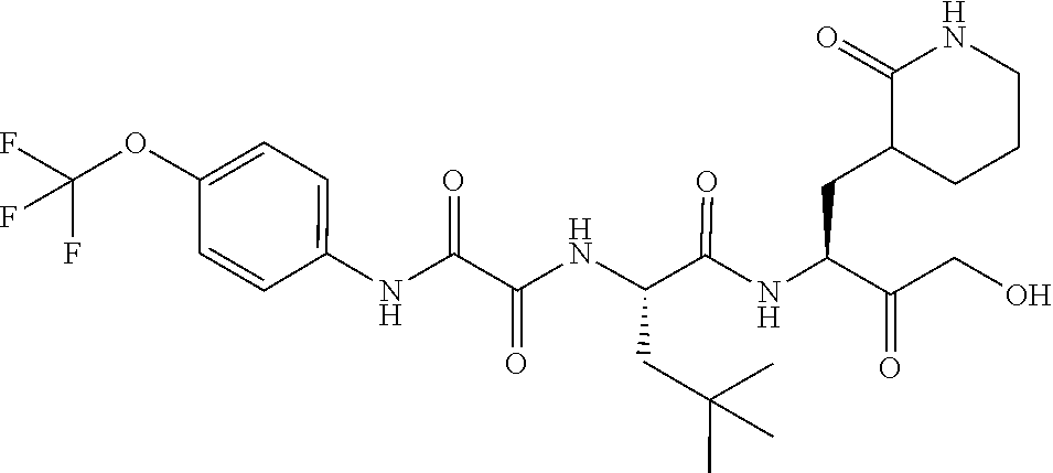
C(C(=O)CO)(CC1C(=O)NCCC1)NC(C(NC(C(NC1=CC=C(OC(F)(F)F)C=C1)=O)=O)CC(C)(C)C)=O
